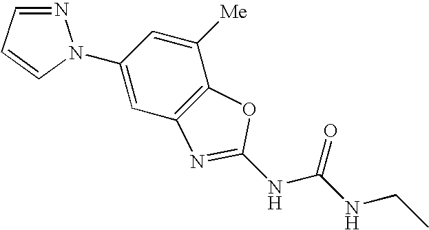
C1(N2N=CC=C2)=CC2=C(C([Me])=C1)OC(NC(NCC)=O)=N2
